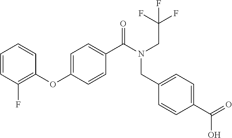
C1(OC2=CC=C(C(N(CC(F)(F)F)CC3=CC=C(C(=O)O)C=C3)=O)C=C2)=C(F)C=CC=C1
